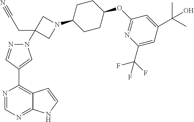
N1(C2(CC#N)CN(C3CCC(OC4=NC(C(F)(F)F)=CC(C(C)(C)O)=C4)CC3)C2)N=CC(C2=C3C(=NC=N2)NC=C3)=C1
